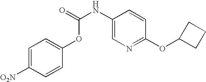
C1=C([O2N])C=CC(OC(=O)NC2=CN=C(OC3CCC3)C=C2)=C1
